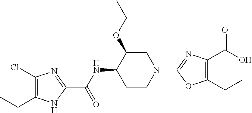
C1(Cl)=C(CC)NC(C(NC2CCN(C3=NC(C(O)=O)=C(CC)O3)CC2OCC)=O)=N1
